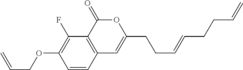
C1=CC2=C(C(F)=C1OCC=C)C(=O)OC(CCC=CCCC=C)=C2
